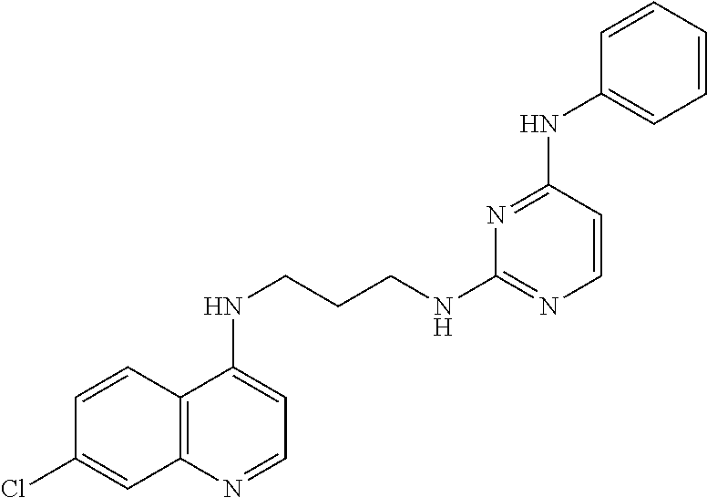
C1=CC2=C(C=C1Cl)N=CC=C2NCCCNC1=NC=CC(NC2=CC=CC=C2)=N1
